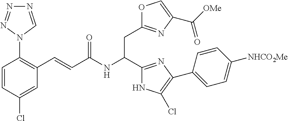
C1=CC(Cl)=CC(C=CC(NC(C2=NC(C3=CC=C([NHCO2Me])C=C3)=C(Cl)N2)CC2=NC(C([OMe])=O)=CO2)=O)=C1N1C=NN=N1
